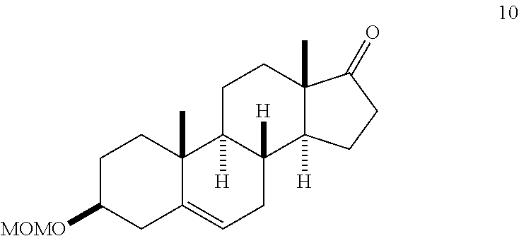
C1C([MOMO])CC2=CCC3([H])C([H])(C2(C)C1)CCC1(C)C3([H])CCC1=O
